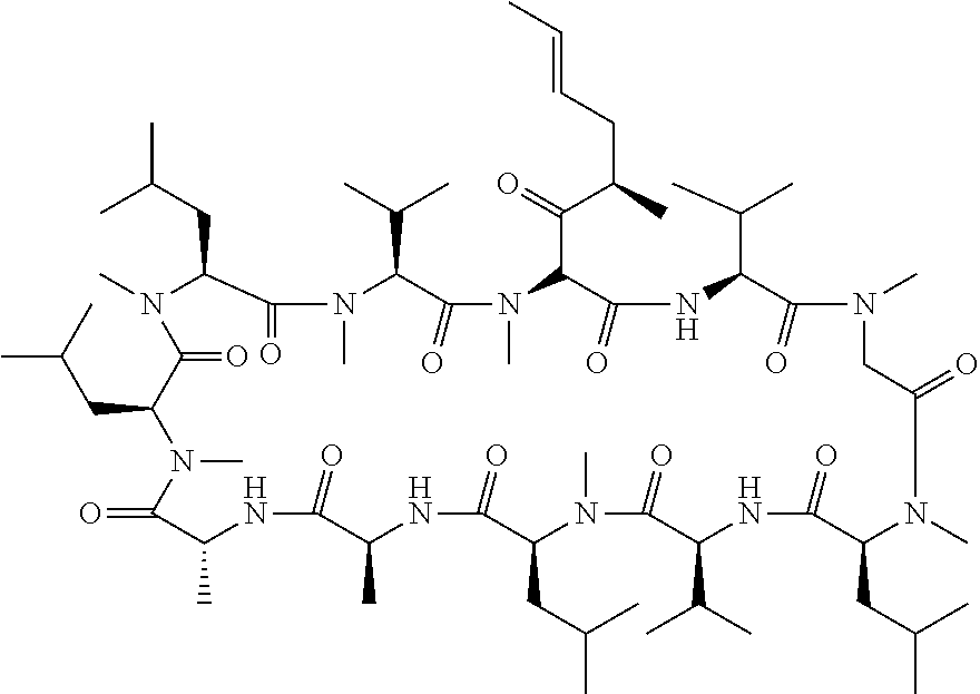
C1(CC(C)C)N(C)CC(=O)CN(C)C(=O)C(C(C)C)NC(=O)C(C(C(C)CC=CC)=O)N(C)C(=O)C(C(C)C)N(C)C(=O)C(CC(C)C)N(C)C(=O)C(CC(C)C)N(C)C(=O)C(C)NC(=O)C(C)NC(=O)C(CC(C)C)N(C)C(=O)C(C(C)C)NC1=O
